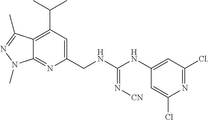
C12=C(C(C)C)C=C(CNC(NC3=CC(Cl)=NC(Cl)=C3)=N[CN])N=C1N(C)N=C2C
